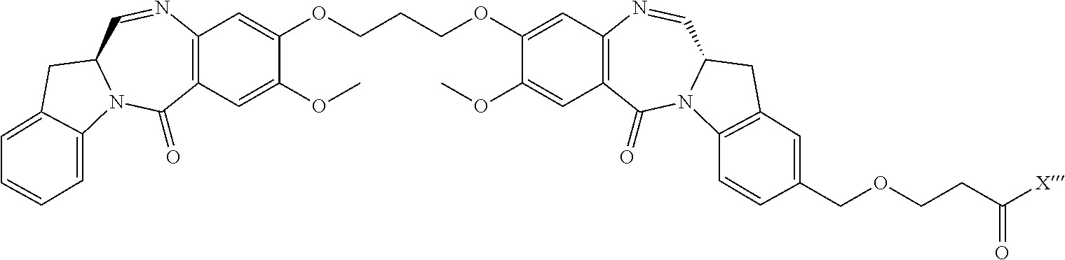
C12=C(C=C(OC)C(OCCCOC3=CC4=C(C=C3OC)C(=O)N3C(C=N4)CC4=C3C=CC(COCCC([X])=O)=C4)=C1)C(=O)N1C(C=N2)CC2=CC=CC=C12
